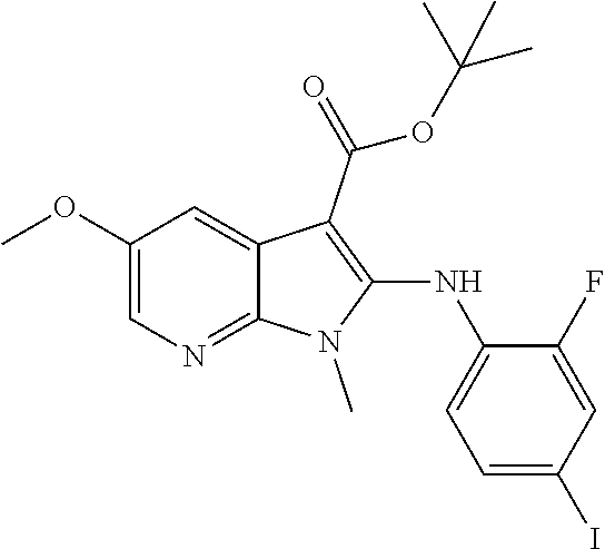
C1(OC)=CN=C2C(=C1)C(C(OC(C)(C)C)=O)=C(NC1=CC=C(I)C=C1F)N2C
